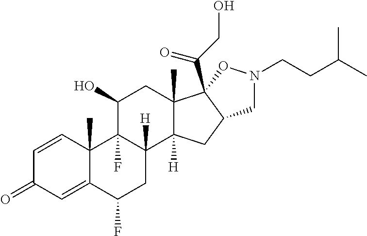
C1=CC2(C)C(=CC1=O)C(F)CC1([H])C2(F)C(O)CC2(C)C1([H])CC1C2(C(CO)=O)ON(CCC(C)C)C1
